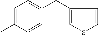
C1(CC2=CSC=C2)=CC=C(C)C=C1
